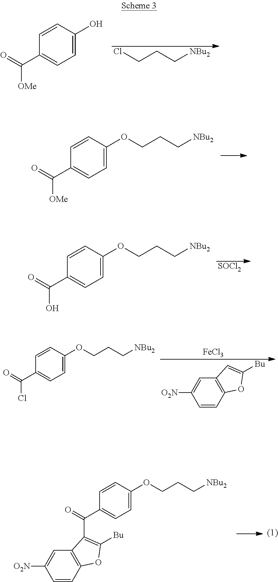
ClCCC[NBu2].C1=CC(O)=CC=C1C(=O)[OMe].C1=CC(OCCC[NBu2])=CC=C1C(=O)[OMe].C1=CC(OCCC[NBu2])=CC=C1C(=O)O.[SOCl2].C1=CC2=C(C=C1[O2N])C=C([Bu])O2.[FeCl3].C1=CC(OCCC[NBu2])=CC=C1C(=O)Cl.C1=CC(OCCC[NBu2])=CC=C1C(=O)C1=C([Bu])OC2=C1C=C([O2N])C=C2
